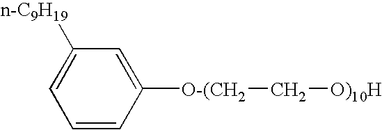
C1=C([O-(CH2]C[O)10H])C=CC=C1[n-C9H19]
